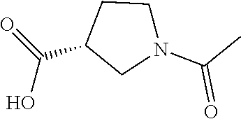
OC(C1CN(C(C)=O)CC1)=O
